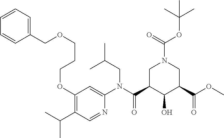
C1(OCCCOCC2=CC=CC=C2)=C(C(C)C)C=NC(N(C(C2C(O)C(C(OC)=O)CN(C(OC(C)(C)C)=O)C2)=O)CC(C)C)=C1
